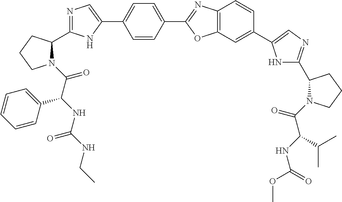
C(=O)(C(NC(=O)NCC)C1=CC=CC=C1)N1C(C2=NC=C(C3=CC=C(C4=NC5=C(O4)C=C(C4=CN=C(C6N(C(C(NC(OC)=O)C(C)C)=O)CCC6)N4)C=C5)C=C3)N2)CCC1
